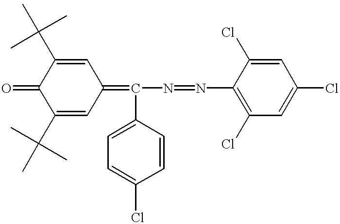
C1(C(C)(C)C)=CC(=C(N=NC2=C(Cl)C=C(Cl)C=C2Cl)C2=CC=C(Cl)C=C2)C=C(C(C)(C)C)C1=O
